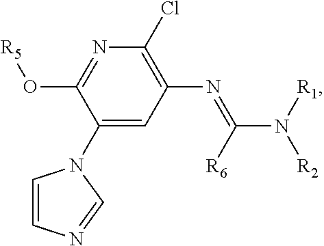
C1(N2C=CN=C2)=CC(N=C([R6])N([R1])[R2])=C(Cl)N=C1O[R5]
